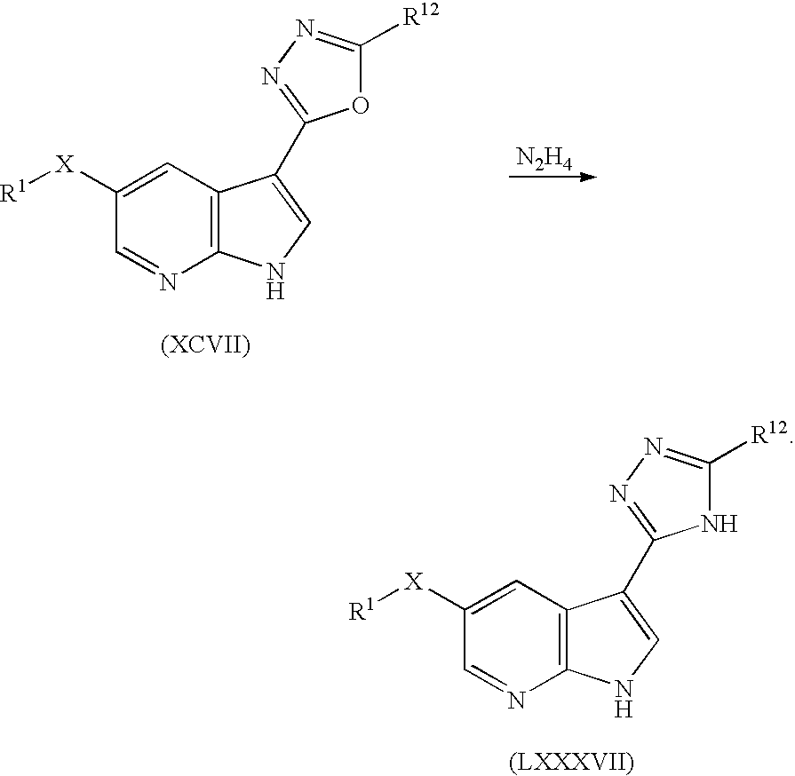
C1([X][R1])=CC2=C(N=C1)NC=C2C1=NN=C([R12])O1.[N2H4].C1([X][R1])=CC2=C(N=C1)NC=C2C1=NN=C([R12])N1
